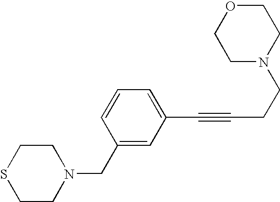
C1CN(CC2=CC(C#CCCN3CCOCC3)=CC=C2)CCS1
